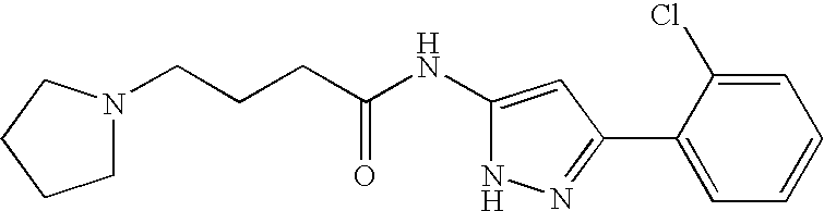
C1(C2=NNC(NC(CCCN3CCCC3)=O)=C2)=CC=CC=C1Cl
